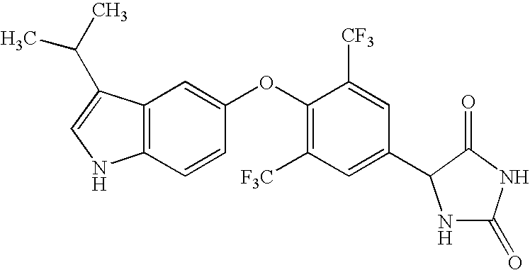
C12=C(C(C(C)C)=CN1)C=C(OC1=C([F3C])C=C(C3NC(=O)NC3=O)C=C1[CF3])C=C2
